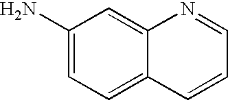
C1(N)=CC=C2C(=C1)N=CC=C2
